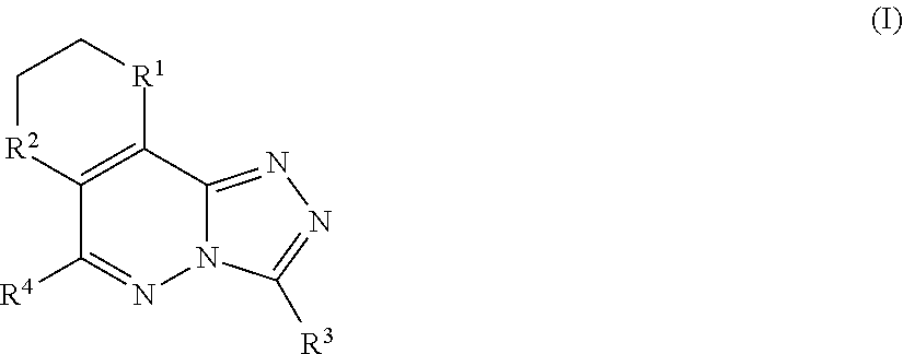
C1[R2]C2=C([R1]C1)C1=NN=C([R3])N1N=C2[R4]
